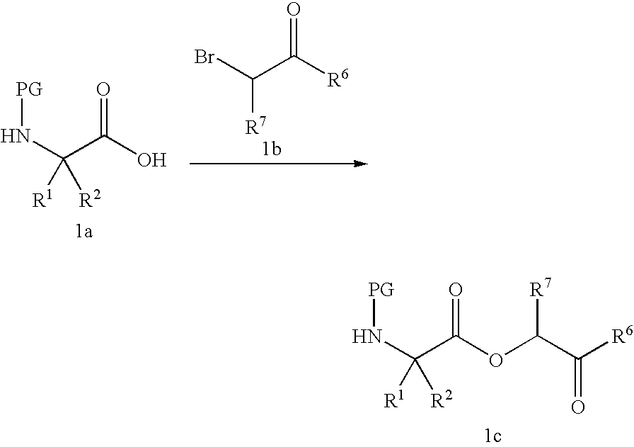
[PG]NC(C(=O)O)([R1])[R2].BrC(C([R6])=O)[R7].[PG]NC(C(=O)OC(C([R6])=O)[R7])([R1])[R2]
